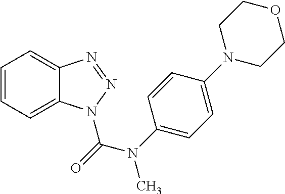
C1=CC=C2C(=C1)N=NN2C(N(C)C1=CC=C(N2CCOCC2)C=C1)=O
